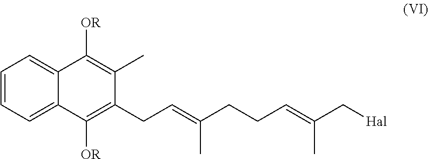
C1=CC=C2C(=C1)C([OR])=C(C)C(CC=C(CCC=C(C[Hal])C)C)=C2[OR]
